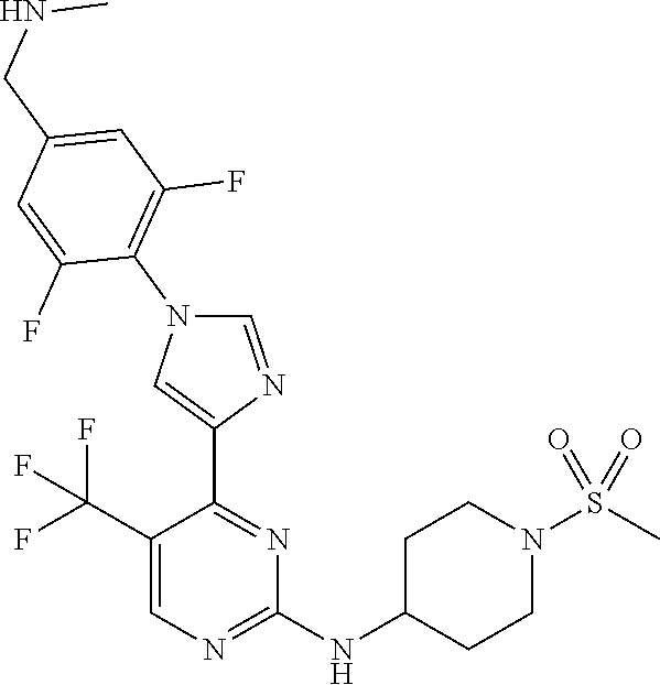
C1=C(C(F)(F)F)C(C2=CN(C3=C(F)C=C(CNC)C=C3F)C=N2)=NC(NC2CCN(S(C)(=O)=O)CC2)=N1
